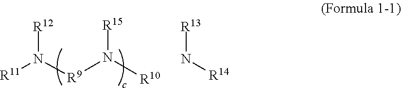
[R11]N([R9]N([R10])[R15])[R12].N([R14])[R13]
